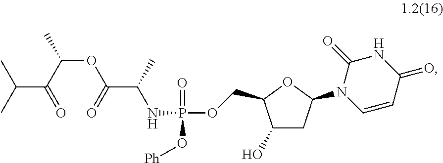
C(C(C(C)OC(C(NP(OCC1C(O)CC(N2C=CC(=O)NC2=O)O1)(=O)O[Ph])C)=O)=O)(C)C
